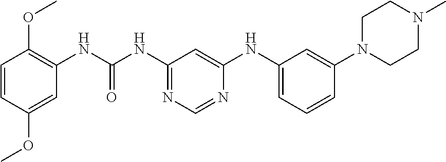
C1=CC(OC)=CC(NC(=O)NC2=NC=NC(NC3=CC=CC(N4CCN(C)CC4)=C3)=C2)=C1OC
